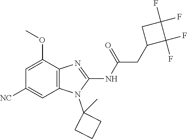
C1=C(OC)C2=C(C=C1[NC])N(C1(C)CCC1)C(NC(=O)CC1C(F)(F)C(F)(F)C1)=N2
